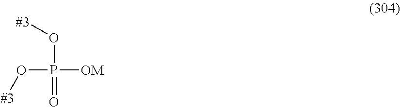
O(P([OM])(O[#3])=O)[#3]
